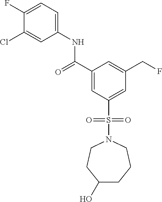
C1(F)=CC=C(NC(C2=CC(S(=O)(=O)N3CCC(O)CCC3)=CC(CF)=C2)=O)C=C1Cl
